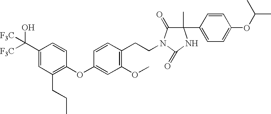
C1(C([F3C])(O)[F3C])=CC(CCC)=C(OC2=CC(OC)=C(CCN3C(=O)C(C4=CC=C(OC(C)C)C=C4)(C)NC3=O)C=C2)C=C1
